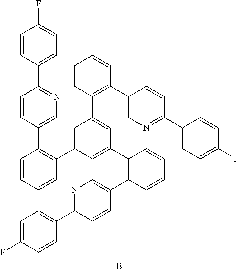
C1=CC=CC(C2=CC(C3=C(C4=CN=C(C5=CC=C(F)C=C5)C=C4)C=CC=C3)=CC(C3=C(C4=CN=C(C5=CC=C(F)C=C5)C=C4)C=CC=C3)=C2)=C1C1=CN=C(C2=CC=C(F)C=C2)C=C1.B
